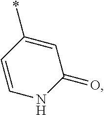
C1=CC(*)=CC(=O)N1
